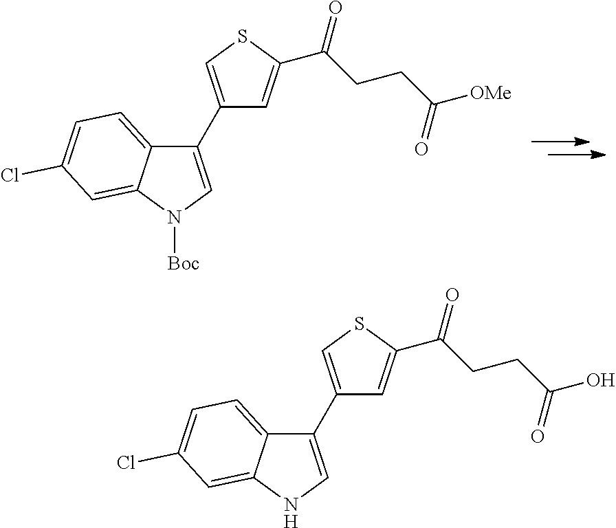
C1(C2=CSC(C(CCC(=O)[OMe])=O)=C2)=CN([Boc])C2=CC(Cl)=CC=C12.C1(C2=CSC(C(CCC(=O)O)=O)=C2)=CNC2=CC(Cl)=CC=C12
